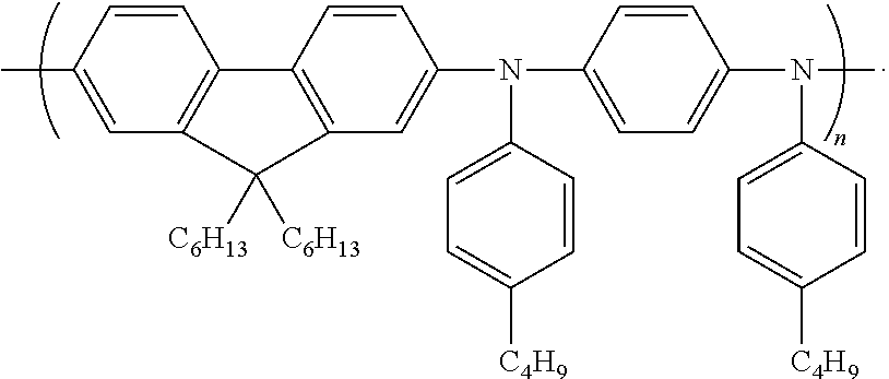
C1=C(C)C=CC2=C1C([C6H13])([C6H13])C1=C2C=CC(N(C2=CC=C([C4H9])C=C2)C2=CC=C(N(C3=CC=C([C4H9])C=C3)C)C=C2)=C1
